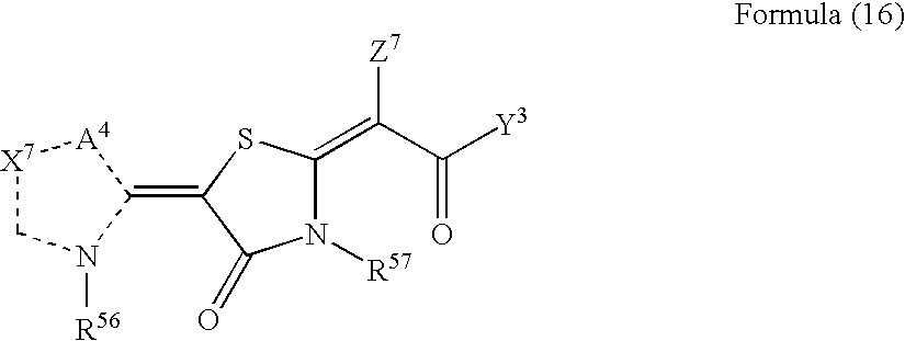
C1(=C2C(=O)N([R57])C(=C(C(=O)[Y3])[Z7])S2)[A4][X7]CN1[R56]
